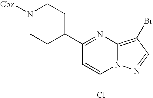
C1(C2=NC3=C(Br)C=NN3C(Cl)=C2)CCN([Cbz])CC1
